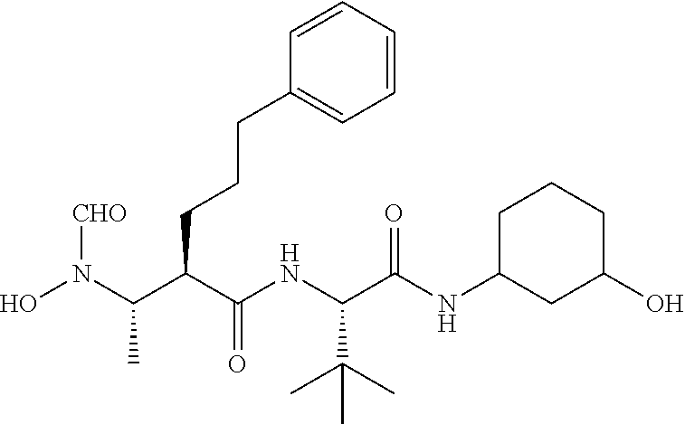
ON(C(C(C(NC(C(NC1CC(O)CCC1)=O)C(C)(C)C)=O)CCCC1=CC=CC=C1)C)[CHO]
